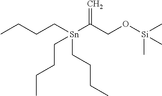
CCCC[Sn](C(CO[Si](C)(C)C)=C)(CCCC)CCCC
